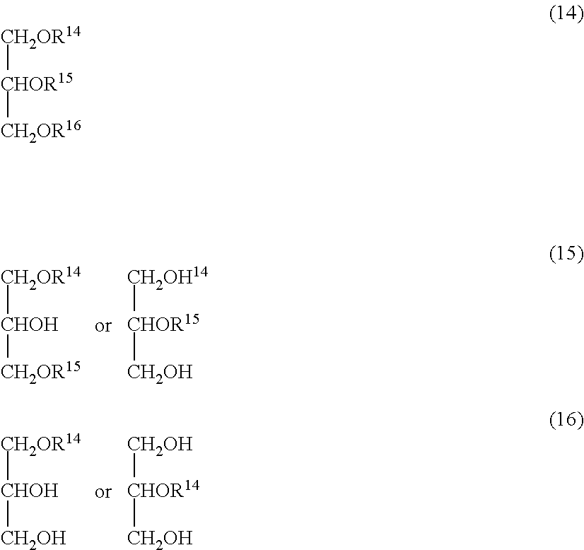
[CH2OR14][CHOH][CH2OR15].[CH2OH14][CHOR15][CH2OH].[CH2OR14][CHOH][CH2OH].[CH2OH][CHOR14][CH2OH].[CH2OR14][CHOR15][CH2OR16]
